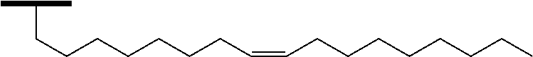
C(CCCCCCCC=CCCCCCCCC)(C)C
